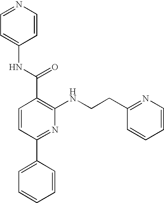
C1=NC=CC(NC(C2=C(NCCC3=NC=CC=C3)N=C(C3=CC=CC=C3)C=C2)=O)=C1
